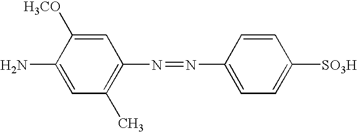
C1=C([H3CO])C(N)=CC(C)=C1N=NC1=CC=C([SO3H])C=C1
